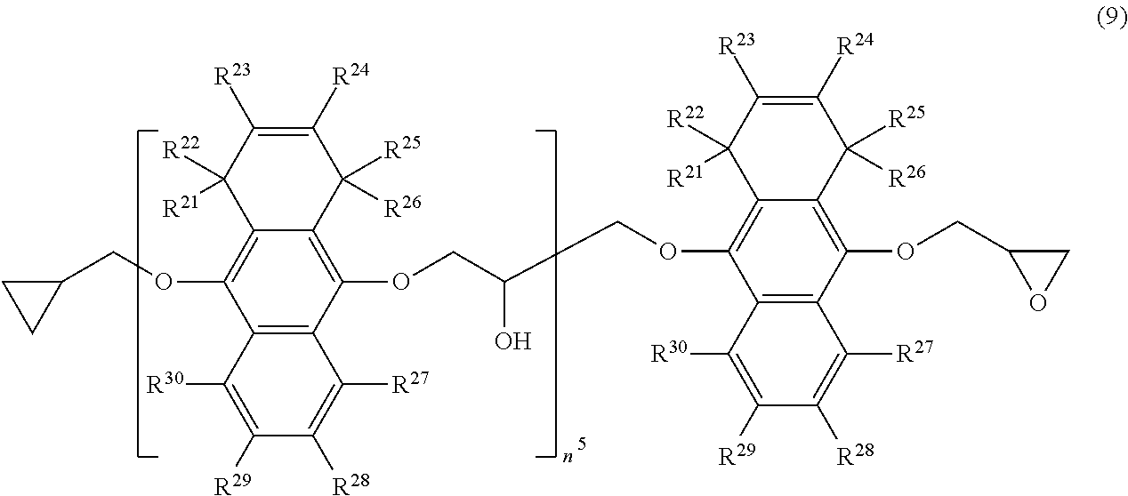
C12=C(C(OCC(COC3=C4C(=C(OCC5OC5)C5=C3C([R30])=C([R29])C([R28])=C5[R27])C([R25])([R26])C([R24])=C([R23])C4([R22])[R21])O)=C3C(=C1OCC1CC1)C([R22])([R21])C([R23])=C([R24])C3([R25])[R26])C([R27])=C([R28])C([R29])=C2[R30]
